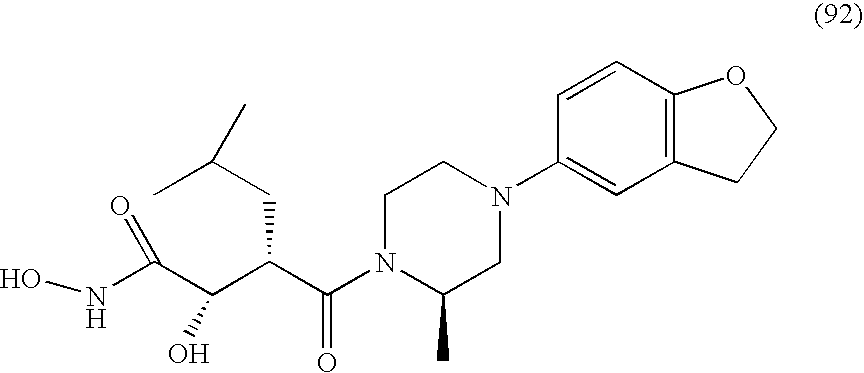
ONC(C(C(C(N1C(C)CN(C2=CC3=C(C=C2)OCC3)CC1)=O)CC(C)C)O)=O
